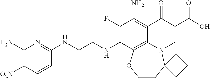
C1(F)=C(NCCNC2=NC(N)=C([NO2])C=C2)C2=C3C(=C1N)C(=O)C(C(=O)O)=CN3C1(CCO2)CCC1
